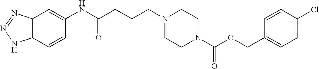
C12=C(C=CC(NC(CCCN3CCN(C(OCC4=CC=C(Cl)C=C4)=O)CC3)=O)=C1)NN=N2
